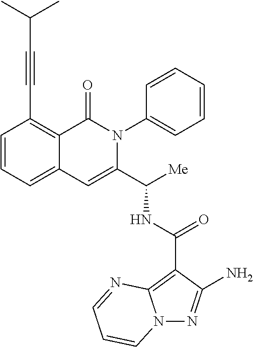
N12N=C(N)C(C(NC(C3=CC4=CC=CC(C#CC(C)C)=C4C(=O)N3C3=CC=CC=C3)[Me])=O)=C1N=CC=C2
